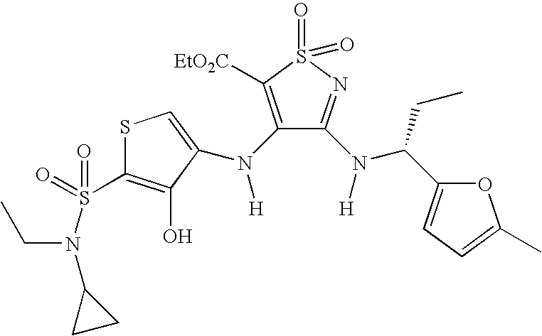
S1C(S(=O)(N(C2CC2)CC)=O)=C(O)C(N(C2=C([EtO2C])S(=O)(=O)N=C2N([H])C(CC)C2=CC=C(C)O2)[H])=C1
